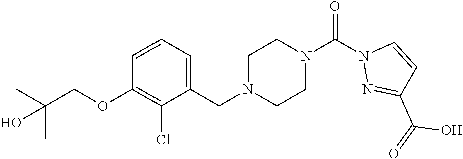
C(C)(C)(O)COC1=C(Cl)C(CN2CCN(C(N3N=C(C(=O)O)C=C3)=O)CC2)=CC=C1
